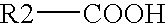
[R2][COOH]
